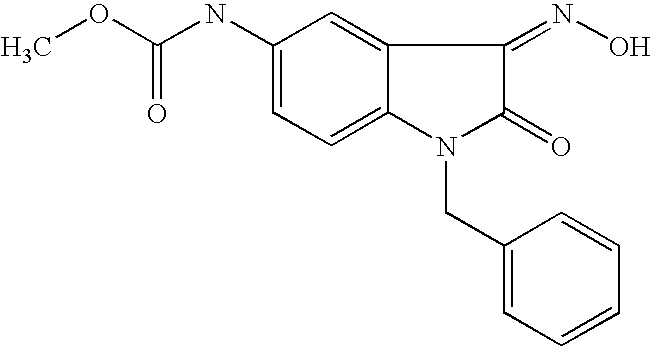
O(C(NC1=CC=C2C(=C1)C(=NO)C(=O)N2CC1=CC=CC=C1)=O)C
